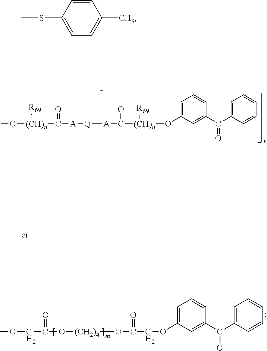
CO[(CH)n]([R69])C([A][Q][A]C([(CH)n]([R69])OC1=CC=CC(C(C2=CC=CC=C2)=O)=C1)=O)=O.COCC(=O)O[(CH2)4]OC(=O)COC1=CC=CC(C(C2=CC=CC=C2)=O)=C1.CSC1=CC=C(C)C=C1
